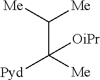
C(C([Me])([Pyd])[OiPr])([Me])[Me]
